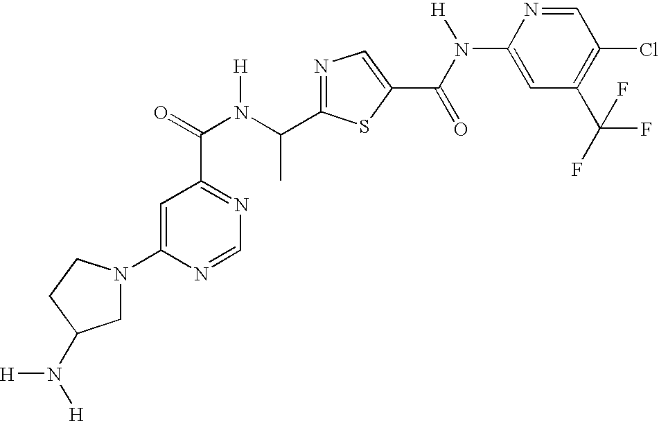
N1=C(C(N(C(=O)C2=NC=NC(N3CC(N([H])[H])CC3)=C2)[H])C)SC(C(N([H])C2=CC(C(F)(F)F)=C(Cl)C=N2)=O)=C1
